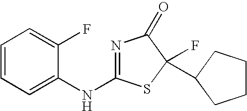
N1=C(NC2=CC=CC=C2F)SC(C2CCCC2)(F)C1=O
